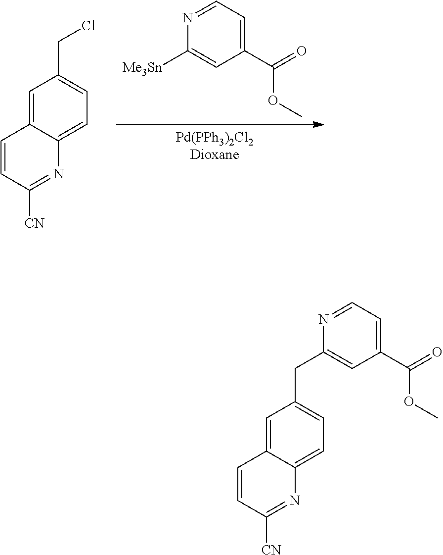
[Pd(PPh3)2Cl2Dioxane].[Me3Sn]C1=CC(C(OC)=O)=CC=N1.C1=C2C(=CC=C1CCl)N=C([CN])C=C2.C(C1=CC(C(OC)=O)=CC=N1)C1=CC=C2C(=C1)C=CC([CN])=N2
